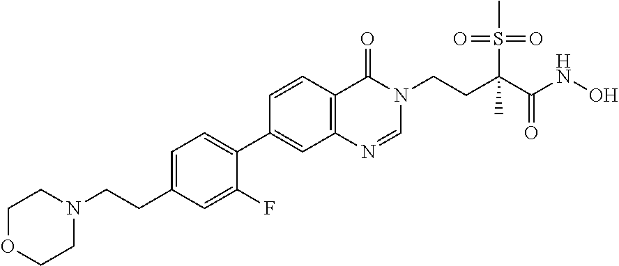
C1=C(CCN2CCOCC2)C=C(F)C(C2=CC3=C(C=C2)C(=O)N(CCC(C(NO)=O)(S(=O)(=O)C)C)C=N3)=C1
